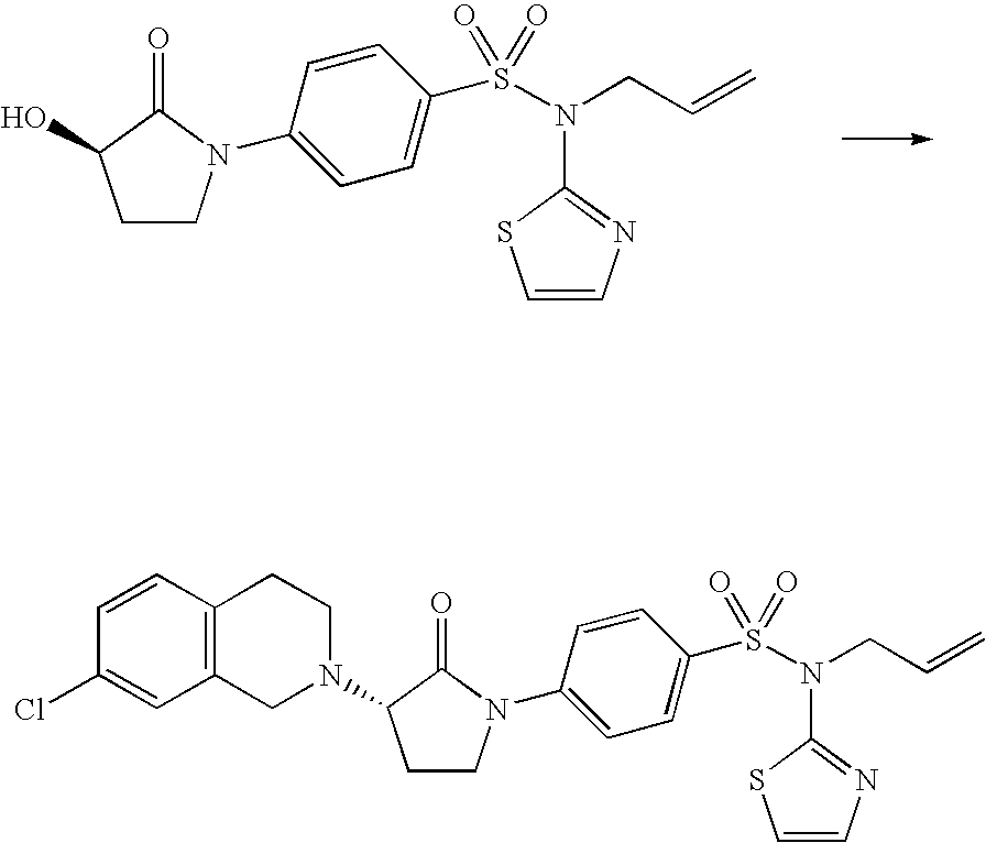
OC1CCN(C2=CC=C(S(N(C3=NC=CS3)CC=C)(=O)=O)C=C2)C1=O.C1(N2CCC(N3CC4=C(C=CC(Cl)=C4)CC3)C2=O)=CC=C(S(N(C2=NC=CS2)CC=C)(=O)=O)C=C1
